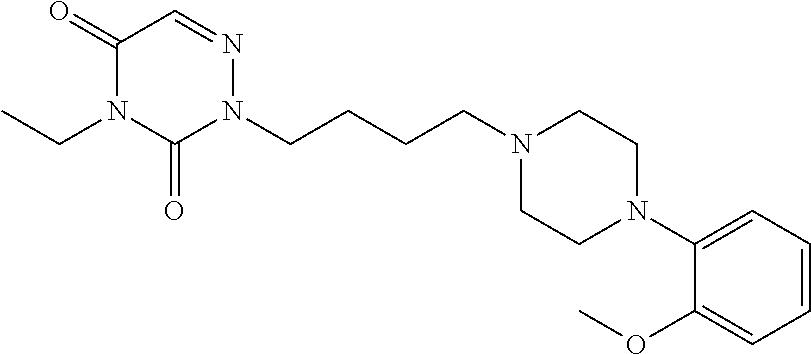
C(CCCN1CCN(C2=CC=CC=C2OC)CC1)N1N=CC(=O)N(CC)C1=O
